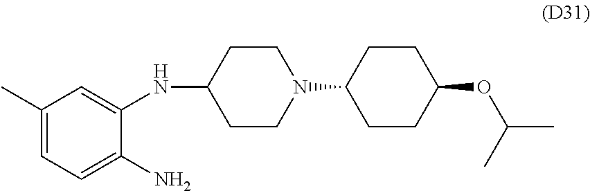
C1CC(NC2=CC(C)=CC=C2N)CCN1C1CCC(OC(C)C)CC1
